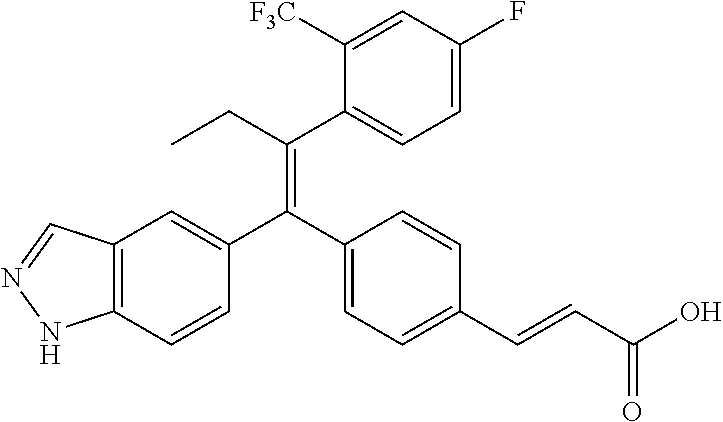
C12=C(C=CC(C(C3=CC=C(C=CC(O)=O)C=C3)=C(CC)C3=CC=C(F)C=C3[F3C])=C1)NN=C2
